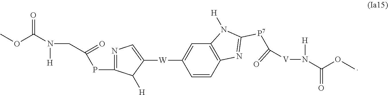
COC(N(CC(=O)PC1=NC=C([W]C2=CC3=C(C=C2)N=C([P7]C(=O)[V]N([H])C(OC)=O)N3[H])C1[H])[H])=O
